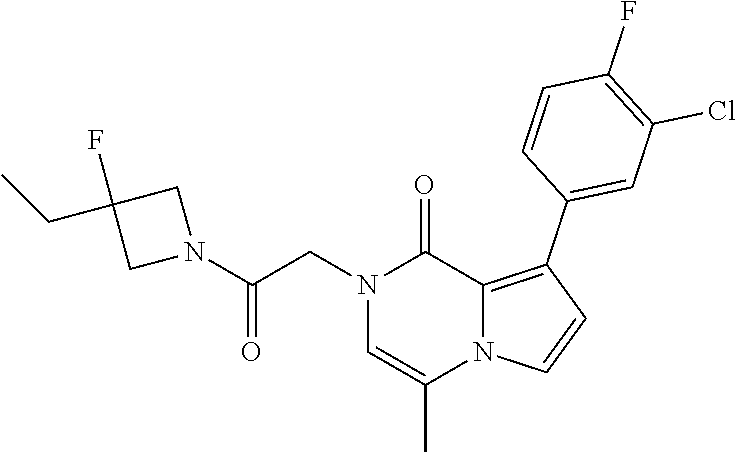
N1(CC(N2CC(F)(CC)C2)=O)C=C(C)N2C(=C(C3=CC(Cl)=C(F)C=C3)C=C2)C1=O
